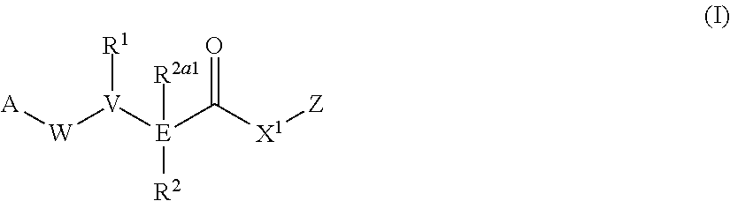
[A][W][V]([E](C([X1][Z])=O)([R2])[R2a1])[R1]
